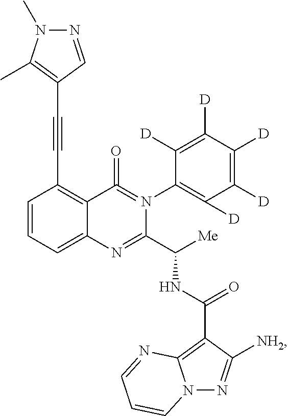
C1=CC=C2C(=C1C#CC1=C(C)N(C)N=C1)C(=O)=N(C1=C([D])C([D])=C([D])C([D])=C1[D])C(C([Me])NC(C1=C3N(N=C1[NH2])C=CC=N3)=O)=N2
